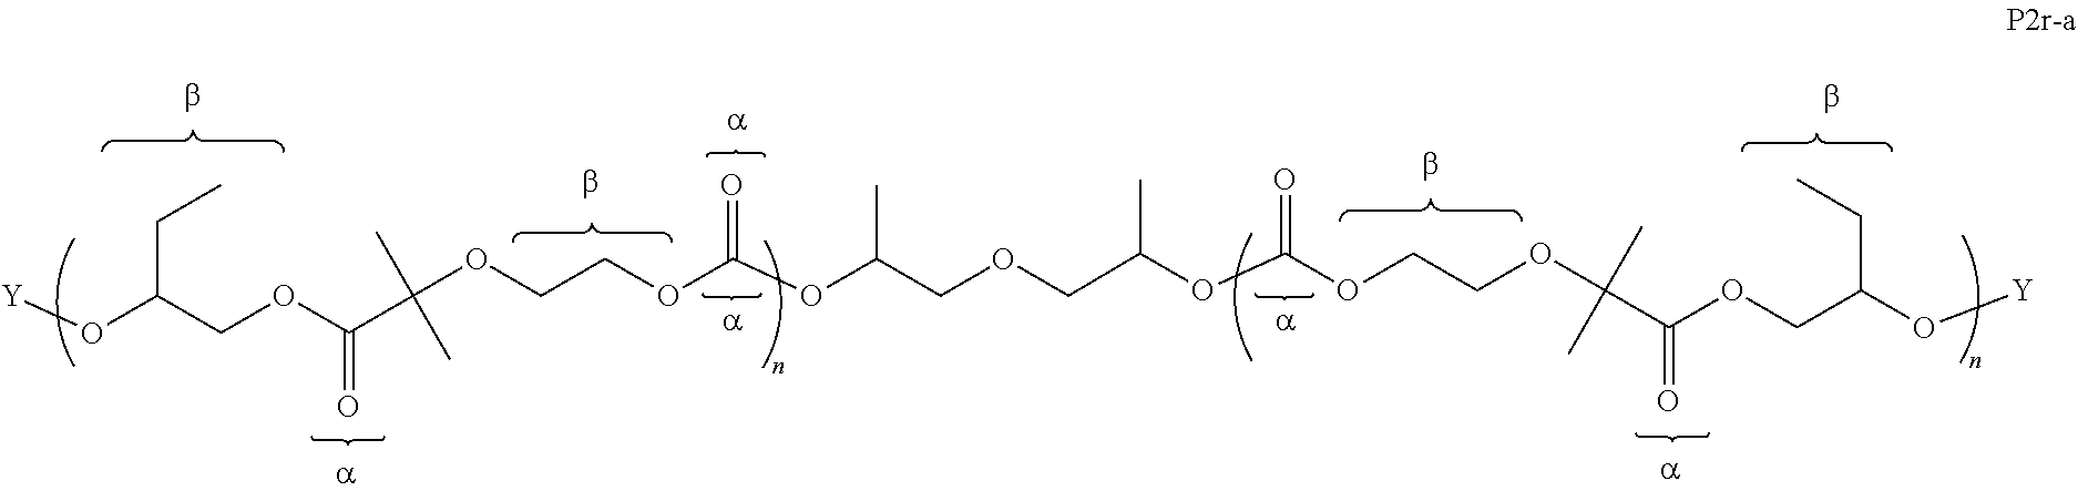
[Y]OC(COC(=O)C(OCCOC(OC(COCC(OC(OCCOC(C(OCC(O[Y])CC)=O)(C)C)=O)C)C)=O)(C)C)CC
